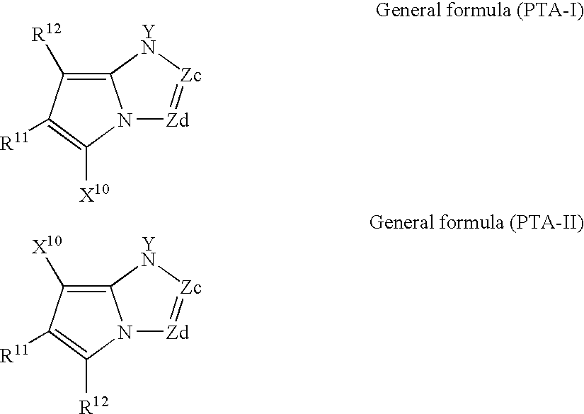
C12=C([R12])C([R11])=C([X10])N1[Zd]=[Zc][YN]2.C12=C([X10])C([R11])=C([R12])N1[Zd]=[Zc][YN]2
